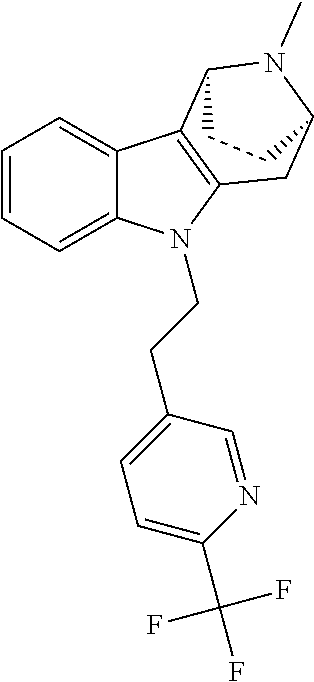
C1=CC=C2C(=C1)C1=C(CC3N(C)C1CC3)N2CCC1=CC=C(C(F)(F)F)N=C1
